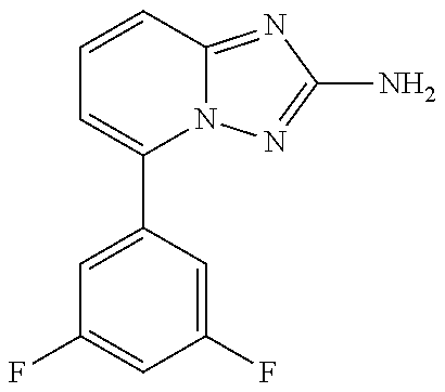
C1(C2=CC(F)=CC(F)=C2)=CC=CC2=NC(N)=NN12
